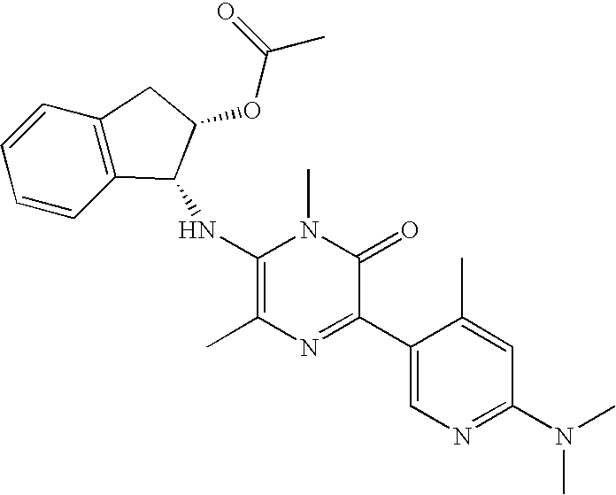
C1(NC2C3=C(C=CC=C3)CC2OC(C)=O)=C(C)N=C(C2=CN=C(N(C)C)C=C2C)C(=O)N1C
